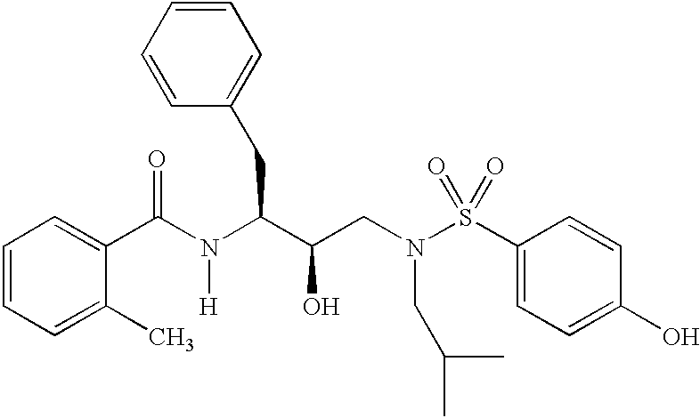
C1=CC=C(C)C(C(N(C(C(CN(S(C2=CC=C(O)C=C2)(=O)=O)CC(C)C)O)CC2=CC=CC=C2)[H])=O)=C1
